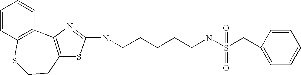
C1=CC2=C(C=C1)C1=C(CCS2)SC(NCCCCCNS(=O)(=O)CC2=CC=CC=C2)=N1
